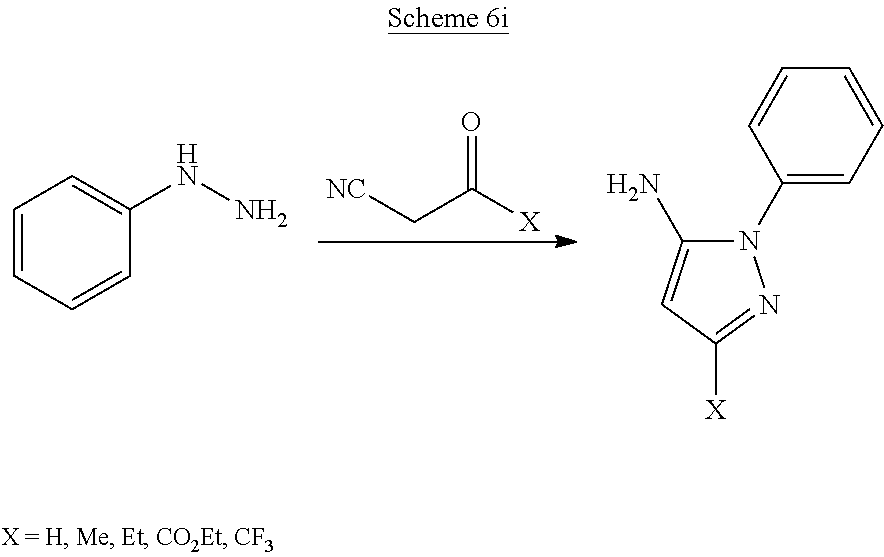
[NC]CC([X])=O.C1=CC=CC(NN)=C1.N1(C2=CC=CC=C2)C(N)=CC([X])=N1
